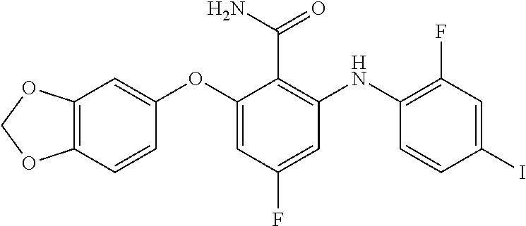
C12=C(C=CC(OC3=CC(F)=CC(NC4=C(F)C=C(I)C=C4)=C3C(=O)N)=C1)OCO2
